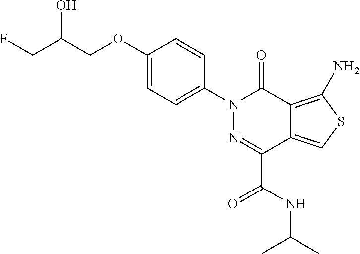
C1(N2N=C(C(NC(C)C)=O)C3=CSC(N)=C3C2=O)=CC=C(OCC(CF)O)C=C1
